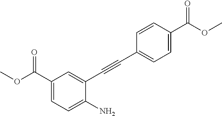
C1(C(OC)=O)=CC=C(N)C(C#CC2=CC=C(C(OC)=O)C=C2)=C1
